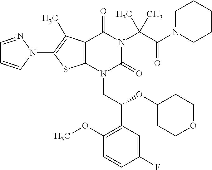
C12=C(C(C)=C(N3C=CC=N3)S1)C(=O)N(C(C(=O)N1CCCCC1)(C)C)C(=O)N2CC(C1=C(OC)C=CC(F)=C1)OC1CCOCC1
